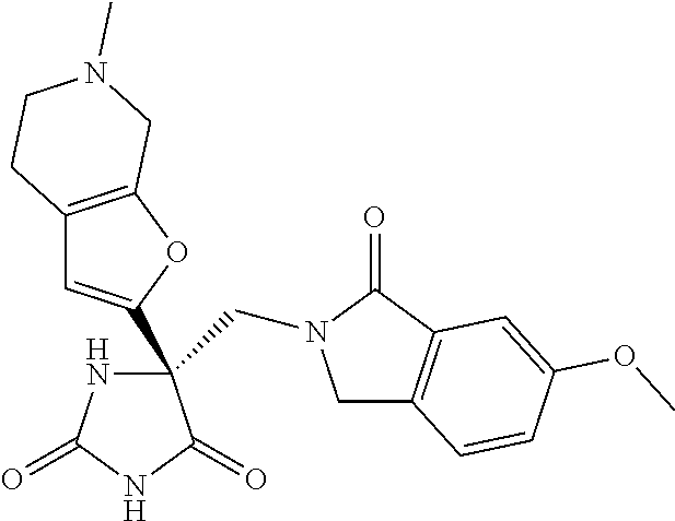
C1C2=C(C(=O)N1CC1(C3=CC4=C(O3)CN(C)CC4)NC(=O)NC1=O)C=C(OC)C=C2
